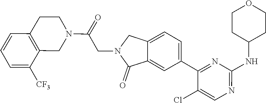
C1(C2=CC=C3C(=C2)C(=O)N(CC(N2CCC4=C(C2)C([CF3])=CC=C4)=O)C3)=NC(NC2CCOCC2)=NC=C1Cl
